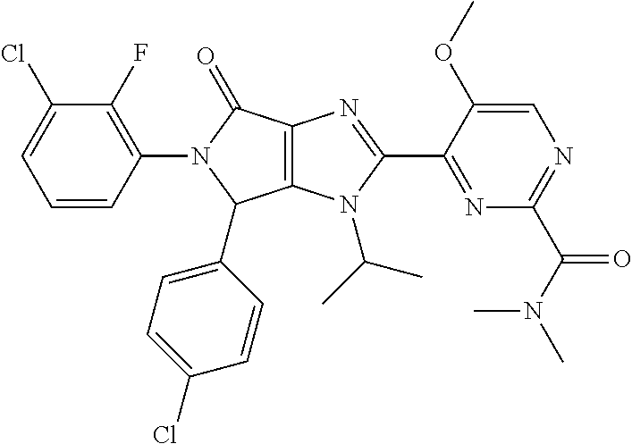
C12=C(N(C(C)C)C(C3=NC(C(N(C)C)=O)=NC=C3OC)=N1)C(C1=CC=C(Cl)C=C1)N(C1=C(F)C(Cl)=CC=C1)C2=O
